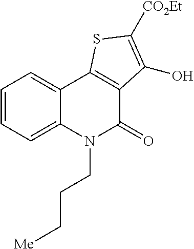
C1=CC=C2C(=C1)C1=C(C(=O)N2CCC[Me])C(O)=C([CO2Et])S1
